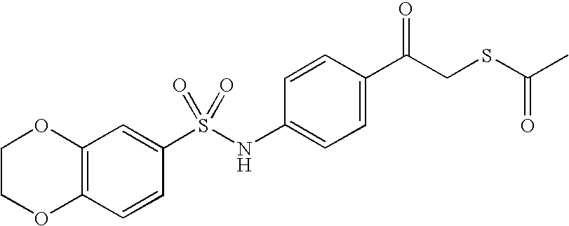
C1=CC2=C(C=C1S(NC1=CC=C(C(CSC(C)=O)=O)C=C1)(=O)=O)OCCO2
